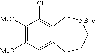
C1([MeO])=C([MeO])C=C2C(=C1Cl)C[NBoc]CCC2
